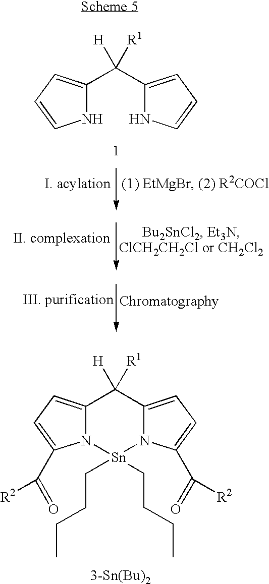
N1C(C(C2=CC=CN2)([H])[R1])=CC=C1.N12C(=CC=C1C(=O)[R2])C([H])([R1])C1=CC=C(C([R2])=O)N1[Sn]2(CCCC)CCCC.[3-Sn(Bu)2]
